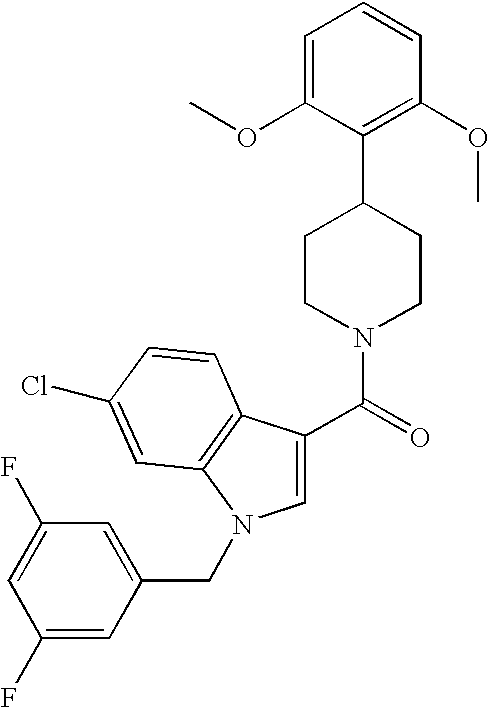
C1=C(OC)C(C2CCN(C(=O)C3=CN(CC4=CC(F)=CC(F)=C4)C4=C3C=CC(Cl)=C4)CC2)=C(OC)C=C1
